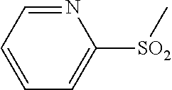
[SO2](C1=CC=CC=N1)C
